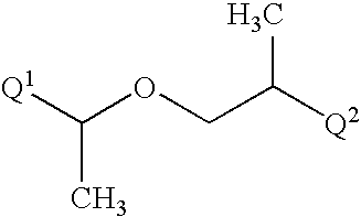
C(OCC([Q2])C)([Q1])C
